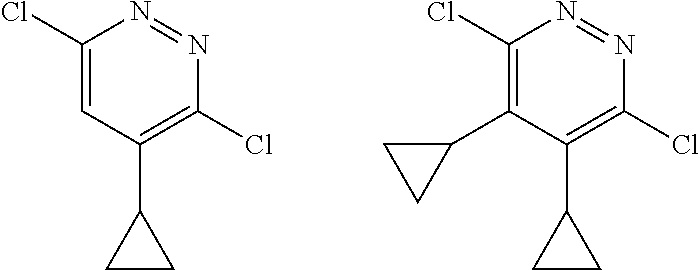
C1(Cl)=CC(C2CC2)=C(Cl)N=N1.C1(Cl)=C(C2CC2)C(C2CC2)=C(Cl)N=N1
